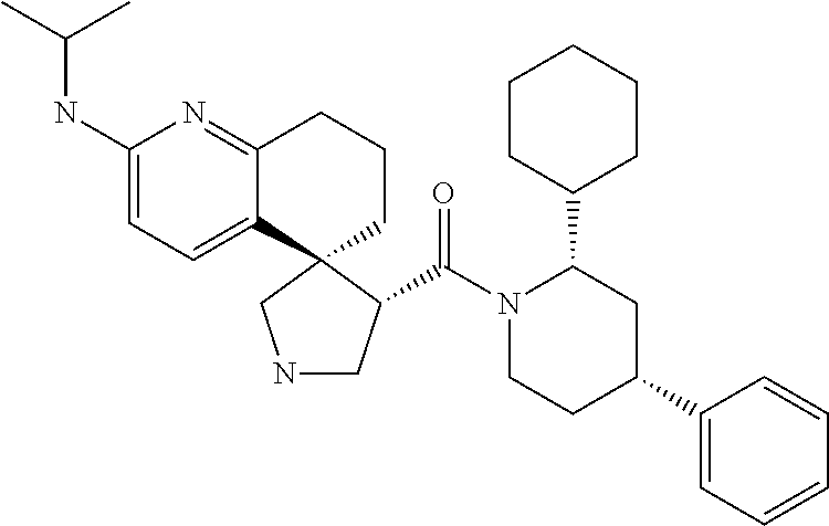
C1(NC(C)C)=CC=C2C(=N1)CCCC21CNCC1C(N1CCC(C2=CC=CC=C2)CC1C1CCCCC1)=O
